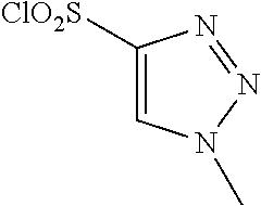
C1([ClO2S])=CN(C)N=N1
